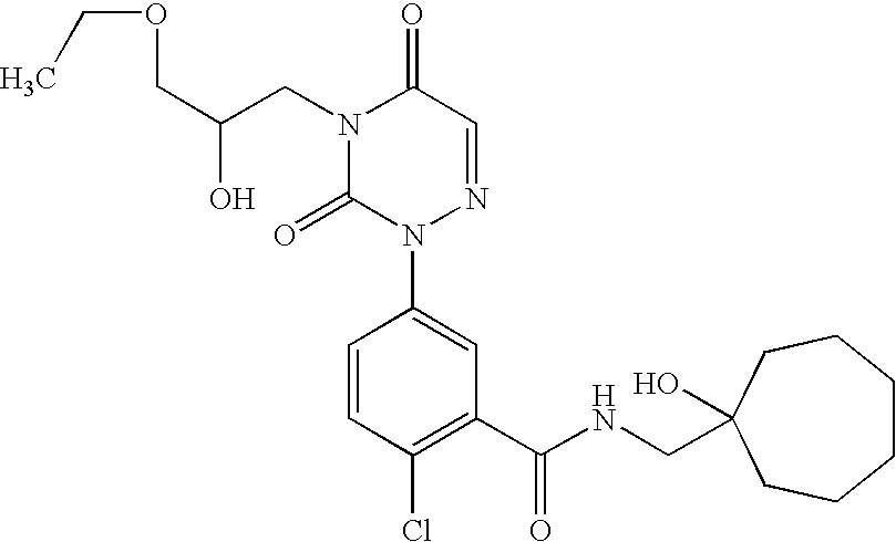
C(C(CN1C(=O)N(C2=CC(C(NCC3(O)CCCCCC3)=O)=C(Cl)C=C2)N=CC1=O)O)OCC
